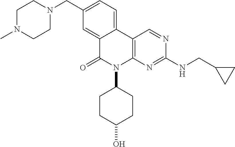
C12=CC=C(CN3CCN(C)CC3)C=C1C(=O)N(C1CCC(O)CC1)C1=C2C=NC(NCC2CC2)=N1
